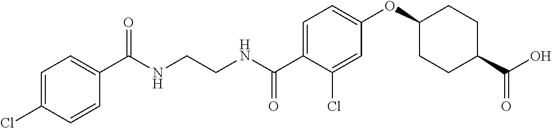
C1(C(NCCNC(C2=CC=C(OC3CCC(C(O)=O)CC3)C=C2Cl)=O)=O)=CC=C(Cl)C=C1
